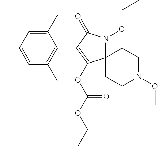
C12(N(OCC)C(=O)C(C3=C(C)C=C(C)C=C3C)=C1OC(OCC)=O)CCN(OC)CC2
